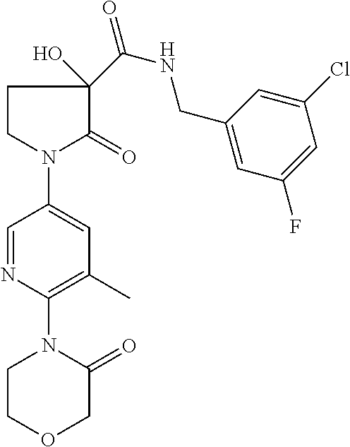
C1CN(C2=CC(C)=C(N3CCOCC3=O)N=C2)C(=O)C1(C(=O)NCC1=CC(F)=CC(Cl)=C1)O
